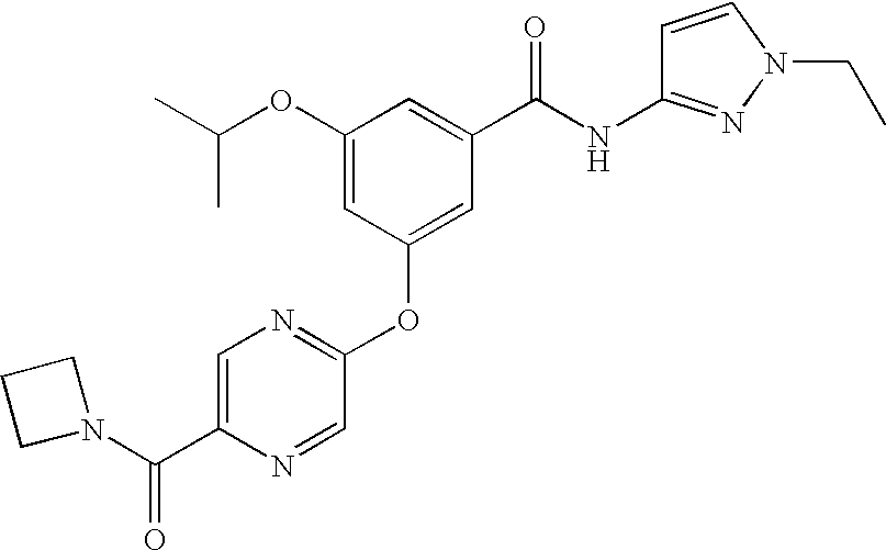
CC(OC1=CC(OC2=NC=C(C(N3CCC3)=O)N=C2)=CC(C(NC2=NN(CC)C=C2)=O)=C1)C
